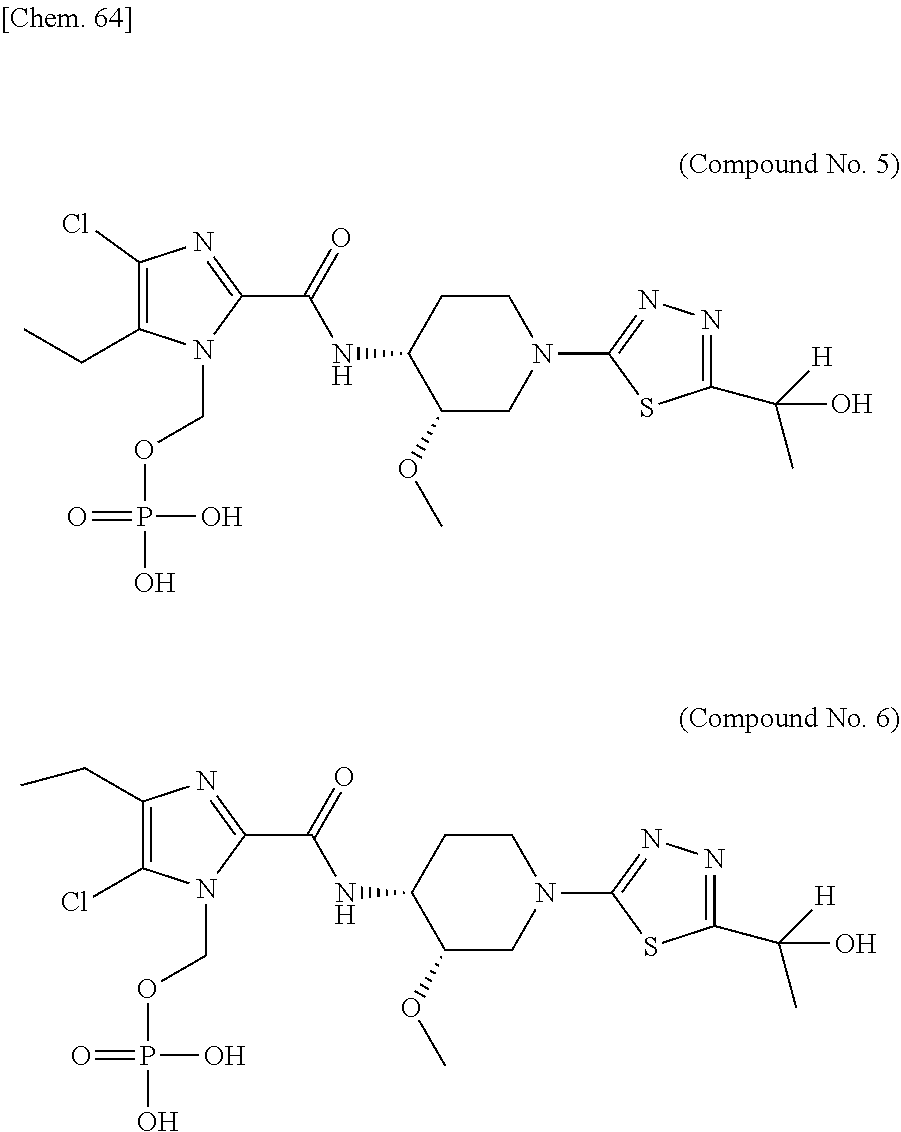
C1(OC)CN(C2=NN=C(C([H])(C)O)S2)CCC1NC(C1=NC(Cl)=C(CC)N1COP(O)(O)=O)=O.C1(OC)CN(C2=NN=C(C([H])(C)O)S2)CCC1NC(C1=NC(CC)=C(Cl)N1COP(O)(O)=O)=O
